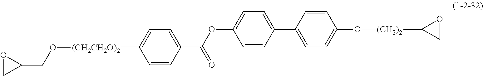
[(CH2CH2O)2](C1=CC=C(C(OC2=CC=C(C3=CC=C(O[(CH2)2]C4CO4)C=C3)C=C2)=O)C=C1)OCC1OC1
